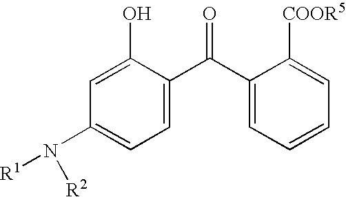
C1=C(O)C(C(C2=CC=CC=C2[COOR5])=O)=CC=C1N([R2])[R1]
